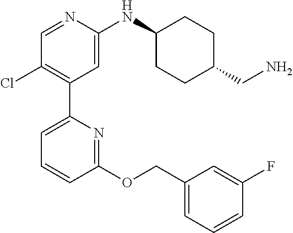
C1(OCC2=CC=CC(F)=C2)=NC(C2=C(Cl)C=NC(NC3CCC(CN)CC3)=C2)=CC=C1
